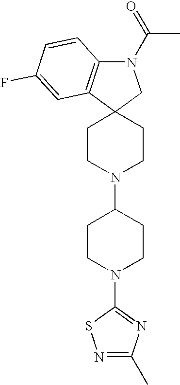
C1CN(C2CCN(C3=NC(C)=NS3)CC2)CCC12CN(C(=O)C)C1=C2C=C(F)C=C1
